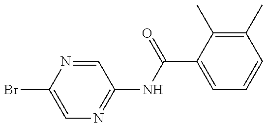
C1=C(Br)N=CC(NC(=O)C2=CC=CC(C)=C2C)=N1
